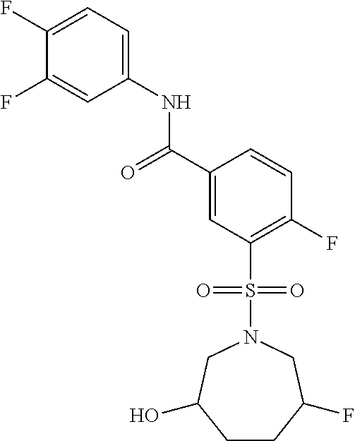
C1(F)=CC=C(NC(C2=CC(S(N3CC(O)CCC(F)C3)(=O)=O)=C(F)C=C2)=O)C=C1F
